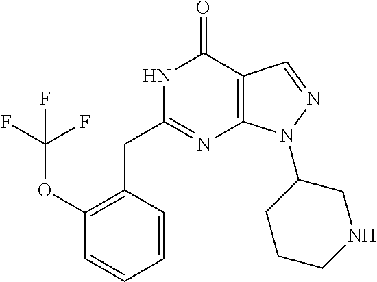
N1C(CC2=C(OC(F)(F)F)C=CC=C2)=NC2=C(C1=O)C=NN2C1CCCNC1
